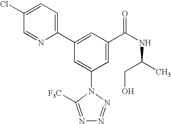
C1(C2=CC(C(NC(C)CO)=O)=CC(N3C([F3C])=NN=N3)=C2)=CC=C(Cl)C=N1
